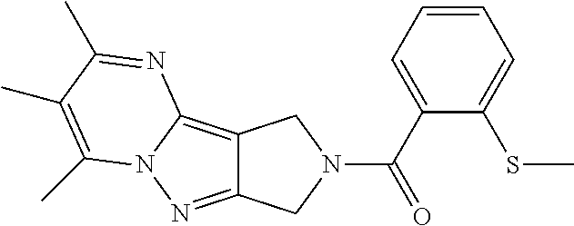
C12=C3N(N=C1CN(C(C1=CC=CC=C1SC)=O)C2)C(C)=C(C)C(C)=N3
